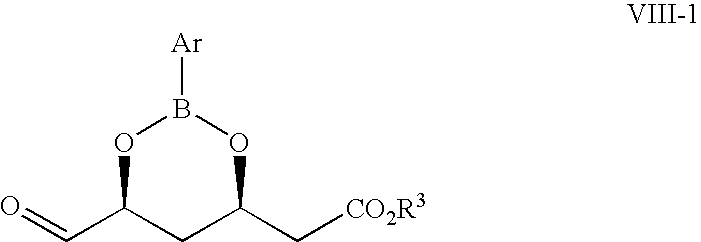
O=CC1CC(C[CO2R3])OB([Ar])O1
